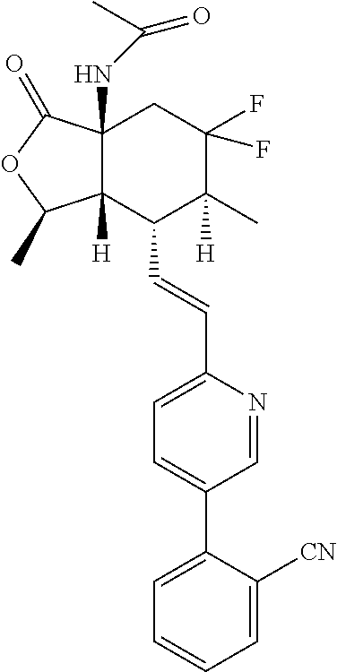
C1=C([CN])C(C2=CC=C(C=CC3C4([H])C(NC(=O)C)(CC(F)(F)C3(C)[H])C(=O)OC4C)N=C2)=CC=C1
